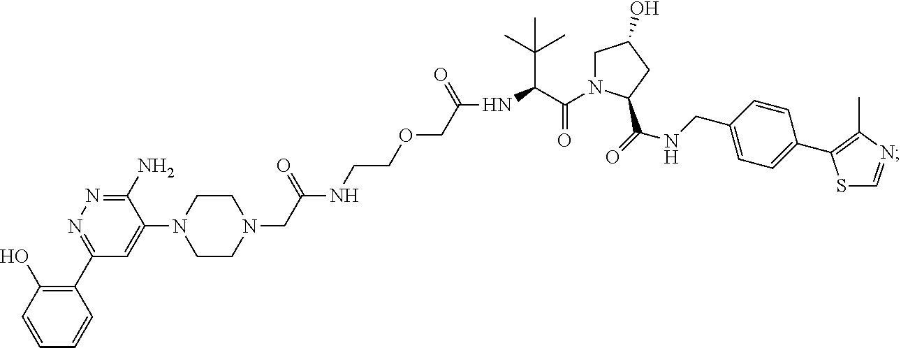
C1N(C(C(NC(COCCNC(CN2CCN(C3=CC(C4=C(O)C=CC=C4)=NN=C3N)CC2)=O)=O)C(C)(C)C)=O)C(C(NCC2=CC=C(C3=C(C)N=CS3)C=C2)=O)CC1O
